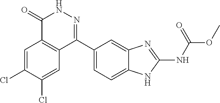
O(C)C(=O)NC1=NC2=CC(C3=NNC(=O)C4=C3C=C(Cl)C(Cl)=C4)=CC=C2N1
